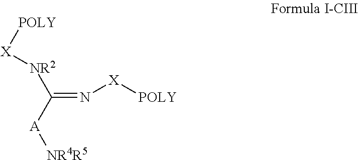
C([NR2][X][POLY])([A][NR4R5])=N[X][POLY]
